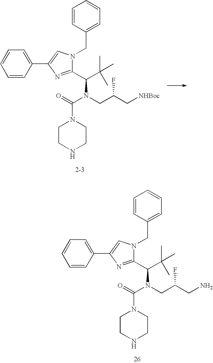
C1(C(C(C)(C)C)N(CC(C[NHBoc])F)C(=O)N2CCNCC2)=NC(C2=CC=CC=C2)=CN1CC1=CC=CC=C1.C1(C(C(C)(C)C)N(CC(CN)F)C(=O)N2CCNCC2)=NC(C2=CC=CC=C2)=CN1CC1=CC=CC=C1
